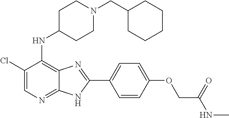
C1(Cl)=CN=C2C(=C1NC1CCN(CC3CCCCC3)CC1)N=C(C1=CC=C(OCC(NC)=O)C=C1)N2
